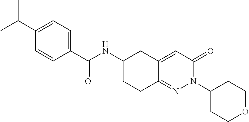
C1(C(C)C)=CC=C(C(NC2CCC3=NN(C4CCOCC4)C(=O)C=C3C2)=O)C=C1
